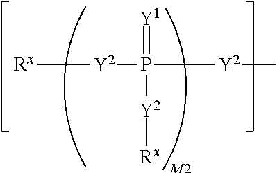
P([Y2][Rx])(=[Y1])([Y2]C)[Y2][Rx]
